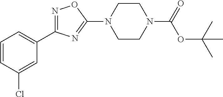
C1=CC(Cl)=CC(C2=NOC(N3CCN(C(=O)OC(C)(C)C)CC3)=N2)=C1
